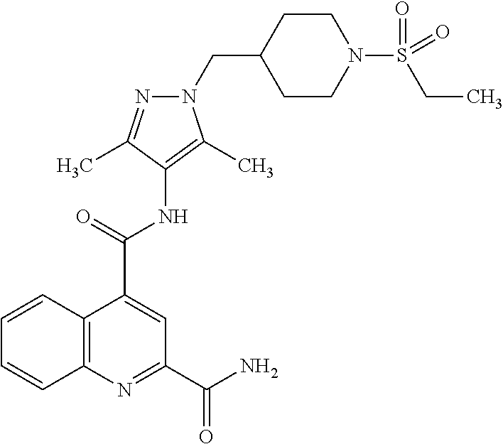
C12=C(N=C(C(N)=O)C=C1C(=O)NC1=C(C)N(CC3CCN(S(=O)(=O)CC)CC3)N=C1C)C=CC=C2
